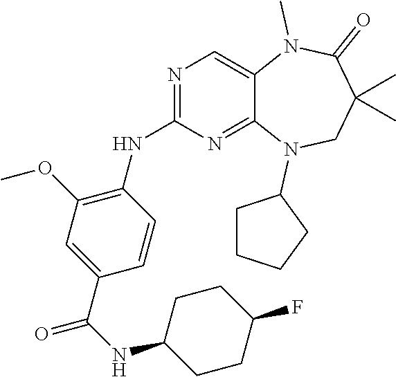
C1(C(NC2CCC(F)CC2)=O)=CC(OC)=C(NC2=NC=C3C(=N2)N(C2CCCC2)CC(C)(C)C(=O)N3C)C=C1
